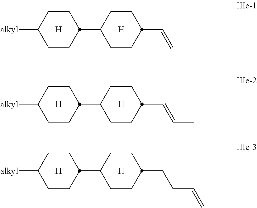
[H].C1(C2CCC([alkyl])CC2)CCC(C=C)CC1.[H].[H].C1(C2CCC([alkyl])CC2)CCC(C=CC)CC1.[H].[H].C1(C2CCC([alkyl])CC2)CCC(CCC=C)CC1.[H]
